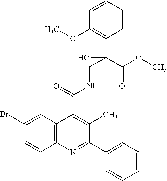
C1=CC=CC(C(CNC(C2=C(C)C(C3=CC=CC=C3)=NC3=C2C=C(Br)C=C3)=O)(C(OC)=O)O)=C1OC
